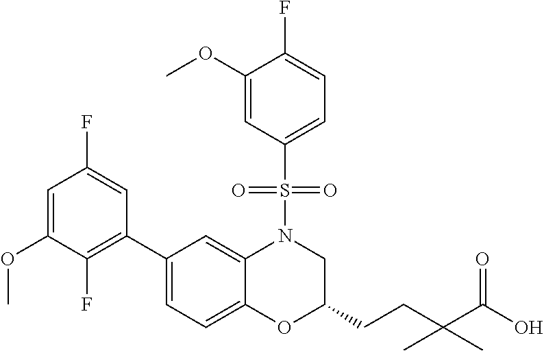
C1(C2=C(F)C(OC)=CC(F)=C2)=CC=C2C(=C1)N(S(C1=CC=C(F)C(OC)=C1)(=O)=O)CC(CCC(C(O)=O)(C)C)O2
